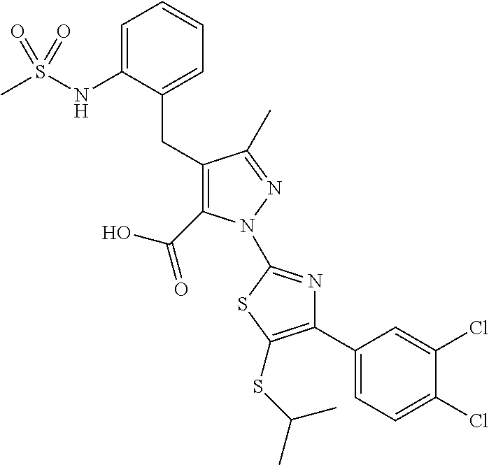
C1(CC2=CC=CC=C2NS(C)(=O)=O)=C(C(=O)O)N(C2=NC(C3=CC=C(Cl)C(Cl)=C3)=C(SC(C)C)S2)N=C1C
